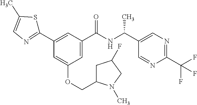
C1=C(C(NC(C2=CN=C(C(F)(F)F)N=C2)C)=O)C=C(C2=NC=C(C)S2)C=C1OCC1CC(F)CN1C
